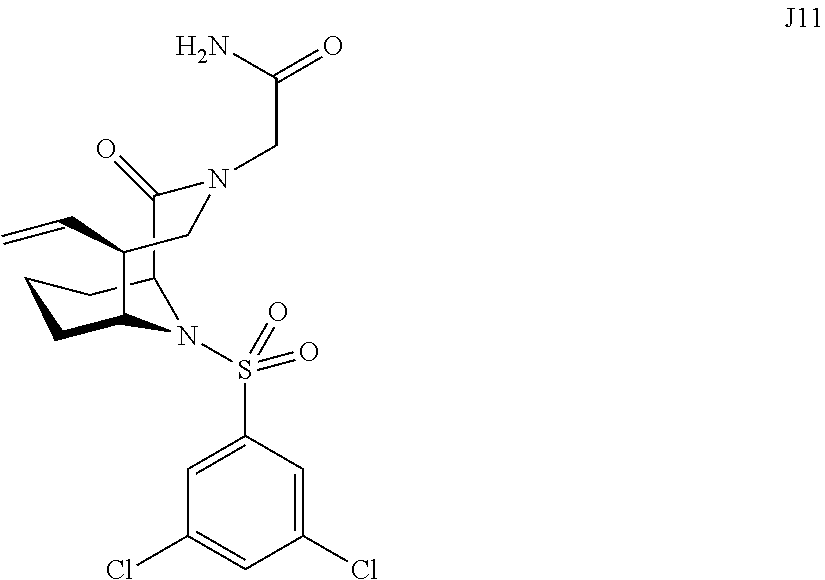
C1CC2N(S(=O)(C3=CC(Cl)=CC(Cl)=C3)=O)C(C1)C(=O)N(CC(=O)N)CC2C=C
